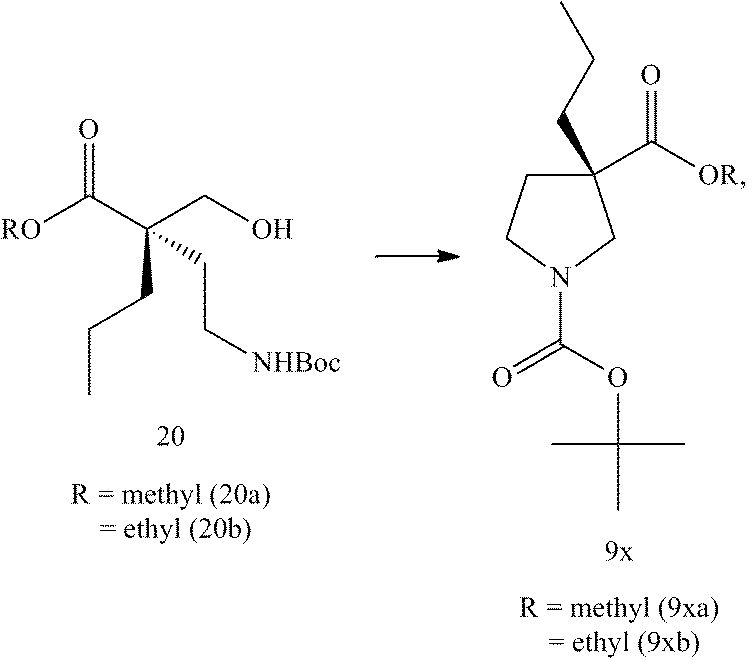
[RO]C(=O)C(CCC)(CO)CC[NHBoc].[OR]C(=O)C1(CCC)CCN(C(OC(C)(C)C)=O)C1
